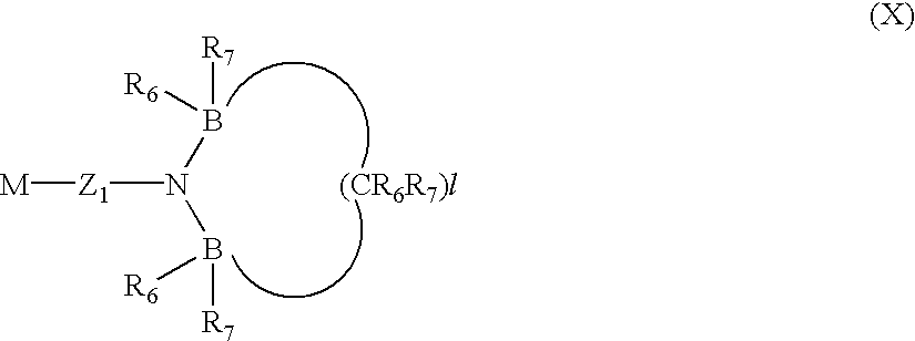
[R6]B(N(B([R7])[R6])[Z1][M])[R7].[(CR6R7)l]
